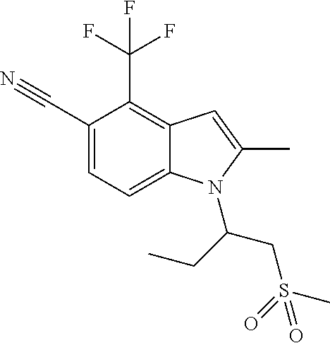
C1(C#N)=CC=C2C(=C1C(F)(F)F)C=C(C)N2C(CS(C)(=O)=O)CC
